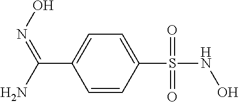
C1=CC(S(NO)(=O)=O)=CC=C1C(N)=NO
